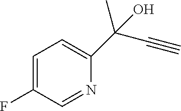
C1=C(F)C=NC(C(C#C)(C)O)=C1
